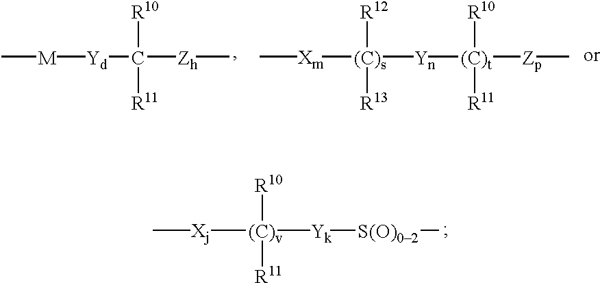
[Xj]([(C)v]([Yk][S(O)02]C)([R10])[R11])C.[Xm]([(C)s]([Yn][(C)t]([Zp]C)([R10])[R11])([R12])[R13])C.C[M][Yd]C([Zh]C)([R10])[R11]
